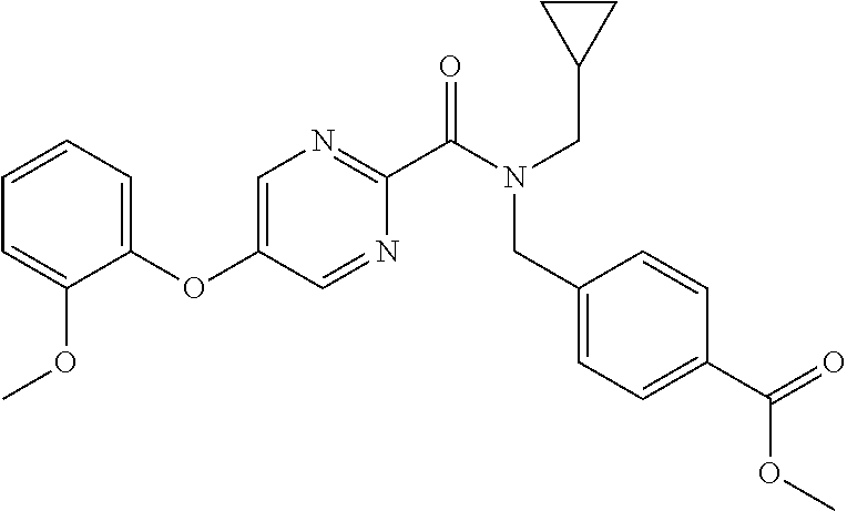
C1=CC=C(OC2=CN=C(C(N(CC3CC3)CC3=CC=C(C(=O)OC)C=C3)=O)N=C2)C(OC)=C1
